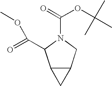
C12C(CN(C(=O)OC(C)(C)C)C1C(=O)OC)C2
